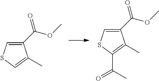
C1(C(OC)=O)=CSC(C(C)=O)=C1C.C1(C(OC)=O)=CSC=C1C
